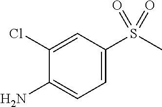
C1=C(S(C)(=O)=O)C=C(Cl)C(N)=C1
